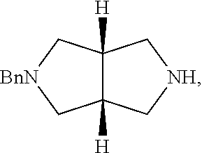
C12([H])C([H])(C[NH]C1)C[BnN]C2
